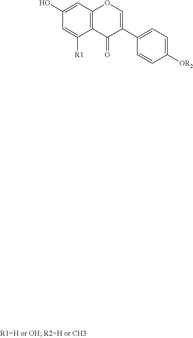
C1(O)=CC2=C(C([R1])=C1)C(=O)C(C1=CC=C([OR2])C=C1)=CO2
